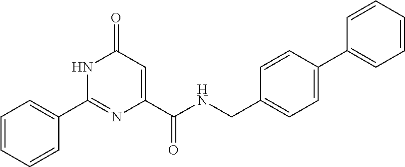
C1=CC=CC(C2=NC(C(=O)NCC3=CC=C(C4=CC=CC=C4)C=C3)=CC(=O)N2)=C1
